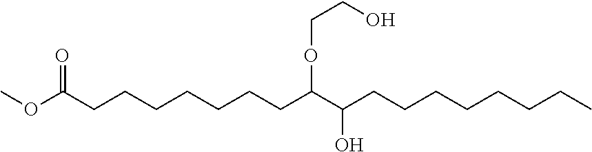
COC(CCCCCCCC(C(CCCCCCCC)O)OCCO)=O
